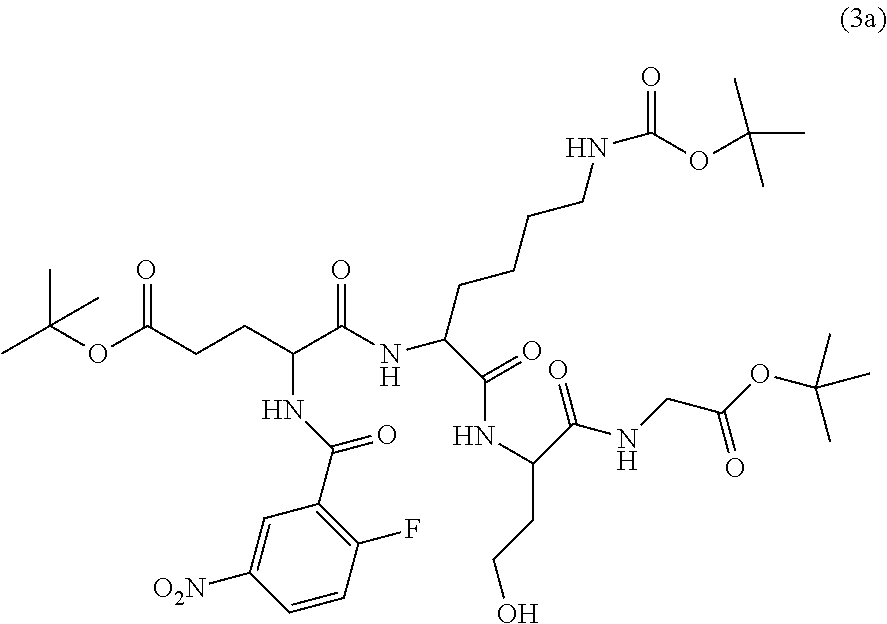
O(C(CCC(C(NC(C(=O)NC(C(NCC(OC(C)(C)C)=O)=O)CCO)CCCCNC(=O)OC(C)(C)C)=O)NC(C1=C(F)C=CC([O2N])=C1)=O)=O)C(C)(C)C
